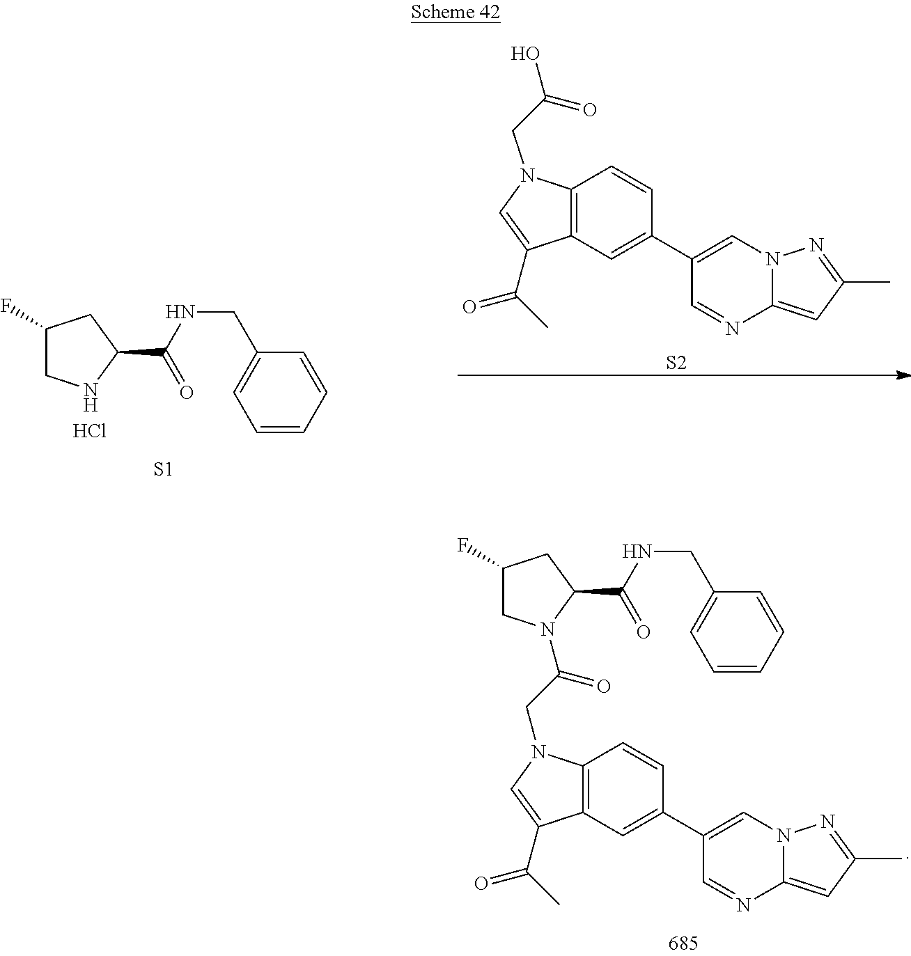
[S1].Cl.C(C1=CC=CC=C1)NC(C1CC(F)CN1)=O.C12=C(C=C(C3=CN4C(=CC(C)=N4)N=C3)C=C1)C(C(C)=O)=CN2CC(O)=O.[S2].C1(C(NCC2=CC=CC=C2)=O)CC(F)CN1C(CN1C2=C(C=C(C3=CN4C(=CC(C)=N4)N=C3)C=C2)C(C(C)=O)=C1)=O
